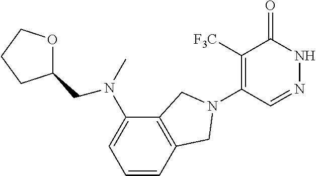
C1([F3C])=C(N2CC3=C(C(N(C)CC4OCCC4)=CC=C3)C2)C=NNC1=O
